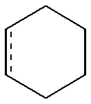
c1cCCCC1
